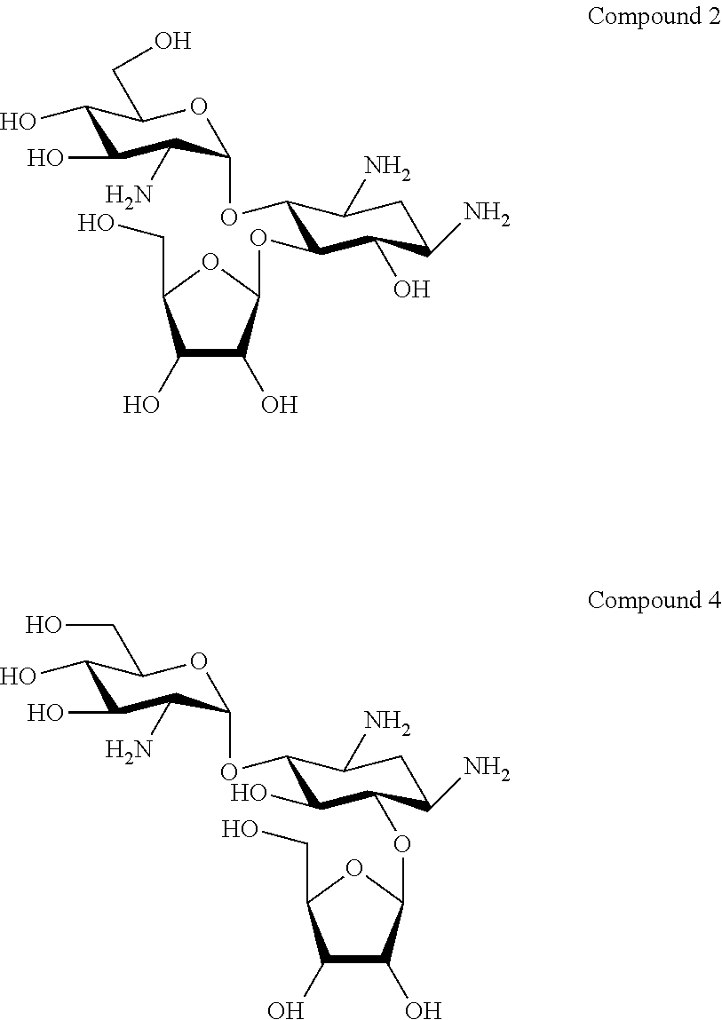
C1(O)C(O)C(N)C(OC2C(OC3C(O)C(O)C(CO)O3)C(O)C(N)CC2N)OC1CO.C1(O)C(O)C(N)C(OC2C(O)C(OC3C(O)C(O)C(CO)O3)C(N)CC2N)OC1CO
